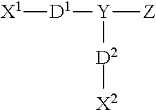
[X1][D1][Y]([Z])[D2][X2]
